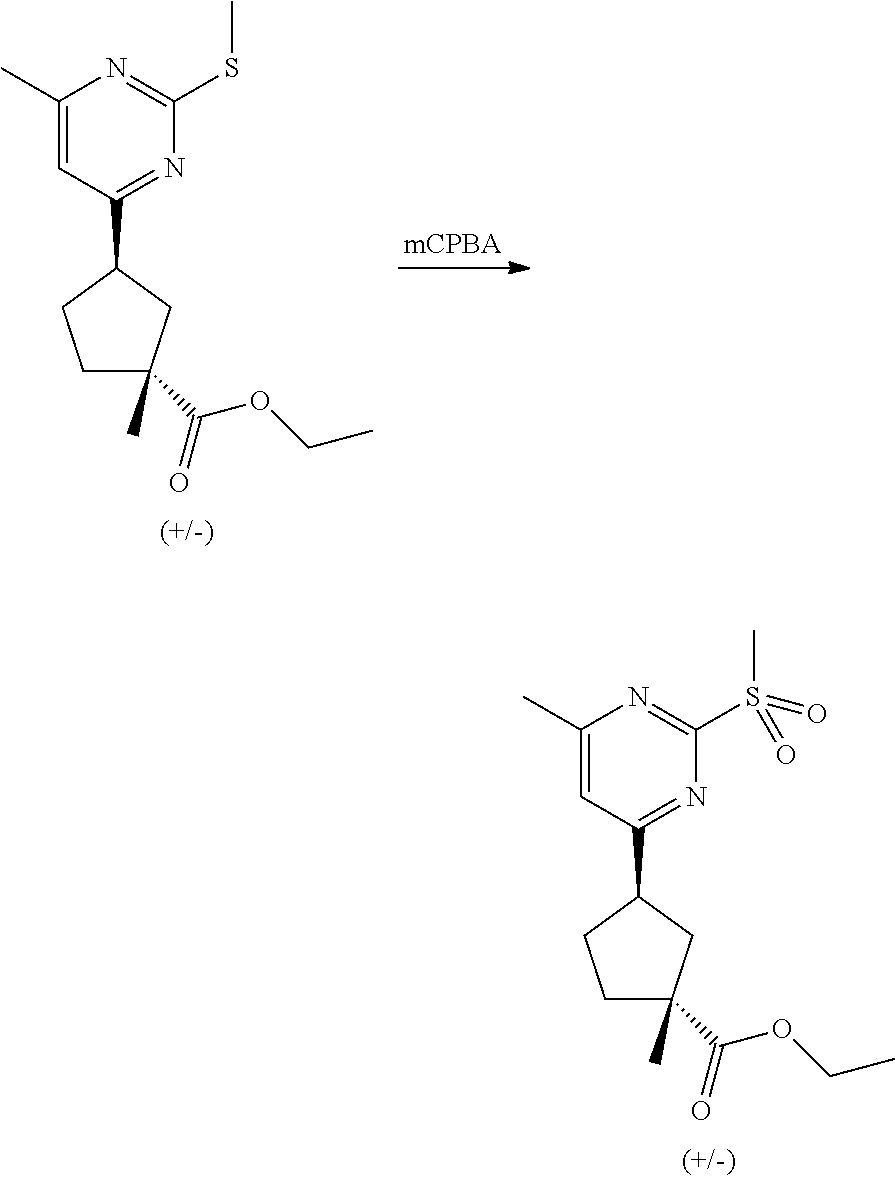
C1(C)=CC(C2CCC(C)(C(OCC)=O)C2)=NC(SC)=N1.C1(C)=CC(C2CCC(C)(C(OCC)=O)C2)=NC(S(C)(=O)=O)=N1
